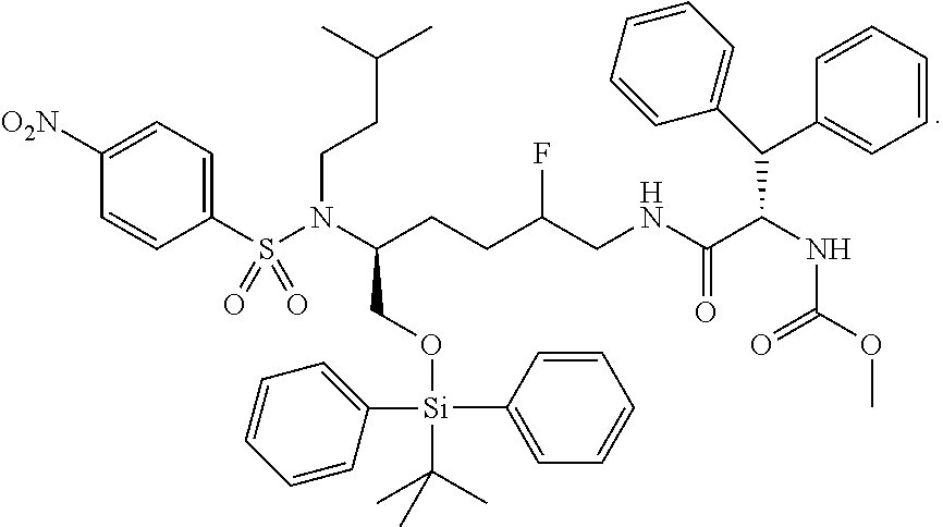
C1=C(S(N(C(CO[Si](C2=CC=CC=C2)(C2=CC=CC=C2)C(C)(C)C)CCC(CNC(=O)C(NC(=O)OC)C(C2=CC=CC=C2)C2=CC=CC=C2)F)CCC(C)C)(=O)=O)C=CC([O2N])=C1
